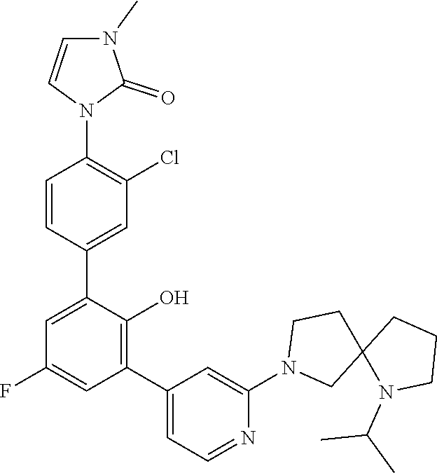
C1=CC(C2=CC(F)=CC(C3=CC=NC(N4CC5(CC4)N(C(C)C)CCC5)=C3)=C2O)=CC(Cl)=C1N1C(=O)N(C)C=C1
